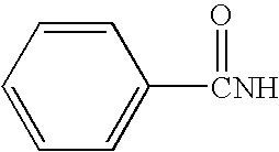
C1=CC=C([CNH]=O)C=C1
